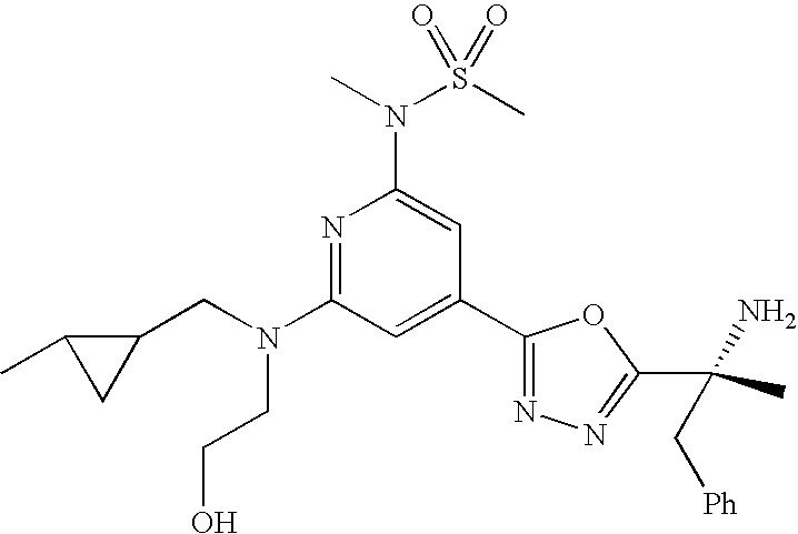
N1=C(N(CC2C(C)C2)CCO)C=C(C2=NN=C(C(C)(N)C[Ph])O2)C=C1N(C)S(C)(=O)=O
